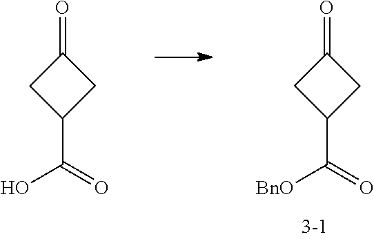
C1(=O)CC(C(=O)O)C1.C1(=O)CC(C(=O)[BnO])C1
